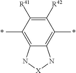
C1([R42])=C([R41])C(C)=C2C(=C1C)N[X]N2.*.*
